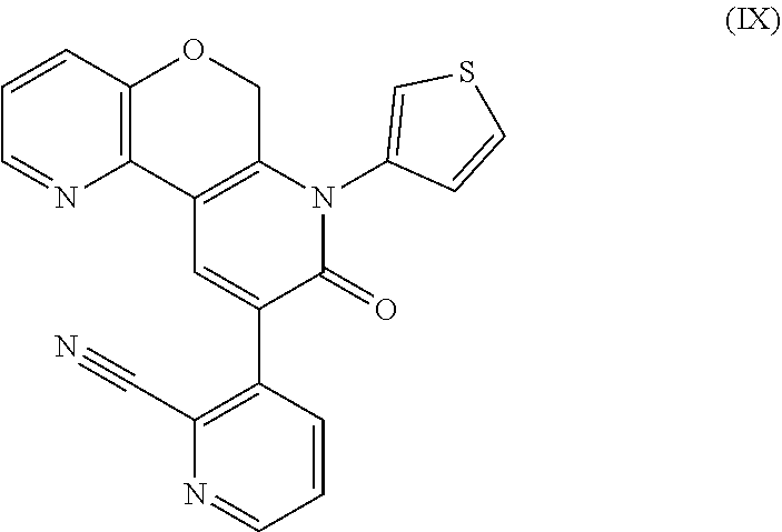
C12=C(OCC3=C1C=C(C1=C(C#N)N=CC=C1)C(=O)N3C1=CSC=C1)C=CC=N2
